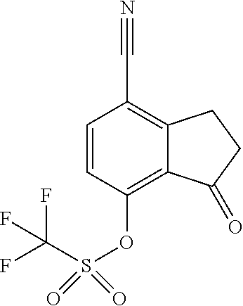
C1=CC(OS(C(F)(F)F)(=O)=O)=C2C(=C1C#N)CCC2=O
